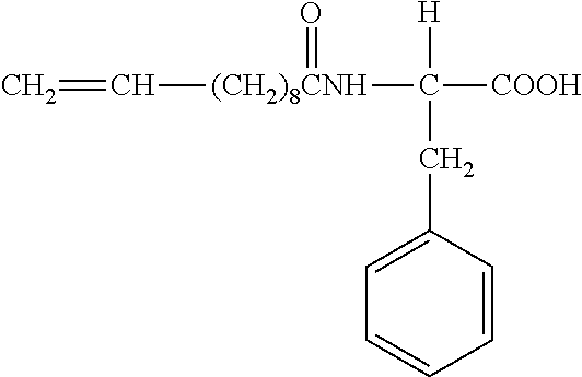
[(CH2)8CNH](C([COOH])([H])CC1=CC=CC=C1)(C=C)=O
